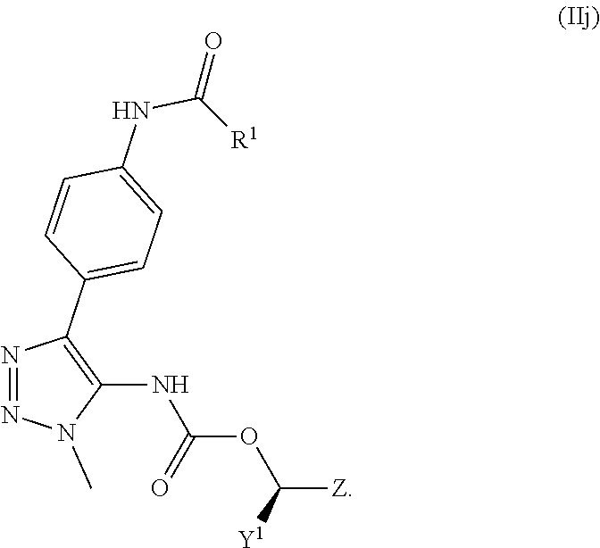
N1=NN(C)C(NC(=O)OC([Y1])[Z])=C1C1=CC=C(NC([R1])=O)C=C1
